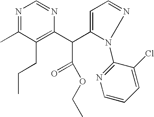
C(C1=C(CCC)C(C)=NC=N1)(C1=CC=NN1C1=NC=CC=C1Cl)C(=O)OCC
